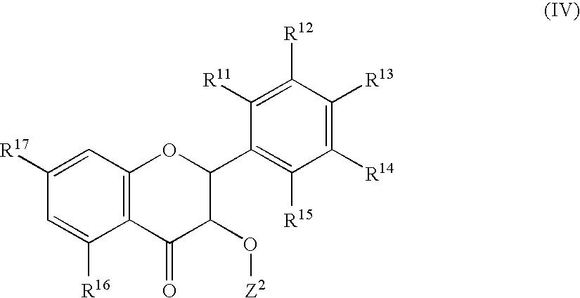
C1([R17])=CC2=C(C([R16])=C1)C(=O)C(O[Z2])C(C1=C([R15])C([R14])=C([R13])C([R12])=C1[R11])O2
